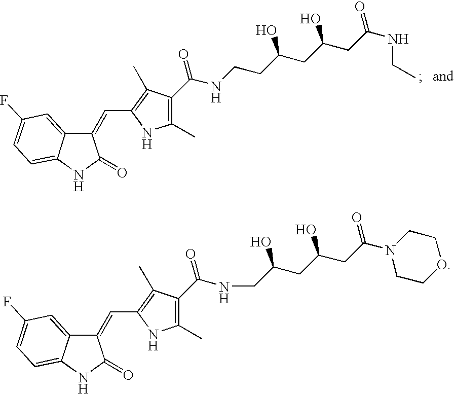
C1(=CC2=C(C)C(C(NCCC(CC(CC(NCC)=O)O)O)=O)=C(C)N2)C2=CC(F)=CC=C2NC1=O.C1(=CC2=C(C)C(C(=O)NCC(CC(CC(N3CCOCC3)=O)O)O)=C(C)N2)C2=CC(F)=CC=C2NC1=O
